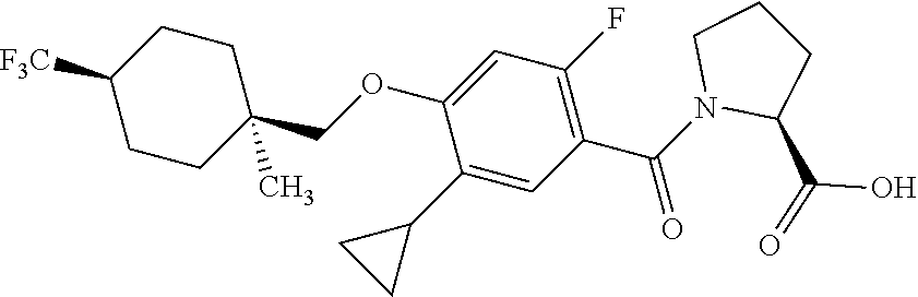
C1(C2CC2)=CC(C(N2C(C(=O)O)CCC2)=O)=C(F)C=C1OCC1(C)CCC([F3C])CC1
